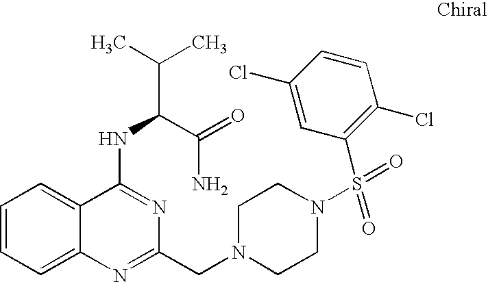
C1=CC=C2C(=C1)C(NC(C(C)C)C(=O)N)=NC(CN1CCN(S(=O)(C3=C(Cl)C=CC(Cl)=C3)=O)CC1)=N2
